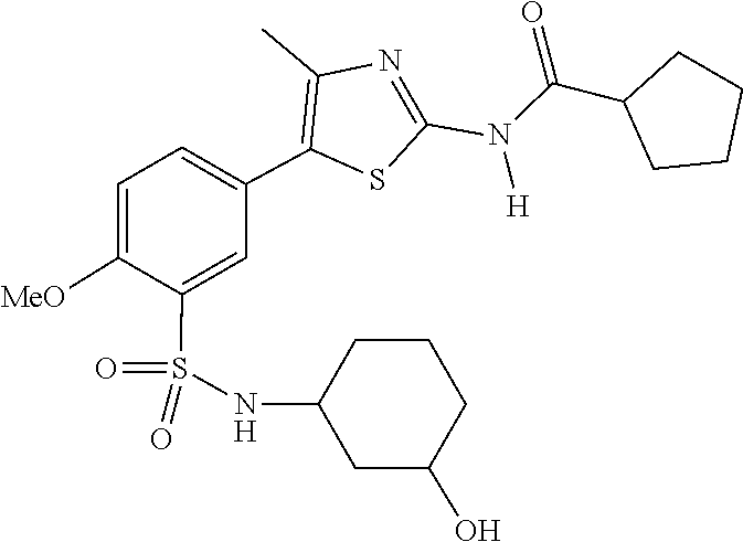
C(C1CCCC1)(N(C1=NC(C)=C(C2=CC=C([MeO])C(S(=O)(=O)NC3CC(O)CCC3)=C2)S1)[H])=O
